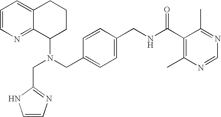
N(CC1=CC=C(CNC(C2=C(C)N=CN=C2C)=O)C=C1)(C1CCCC2=CC=CN=C12)CC1=NC=CN1
